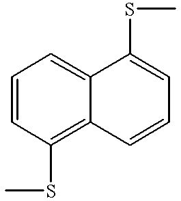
C1=CC(SC)=C2C(=C1)C(SC)=CC=C2
